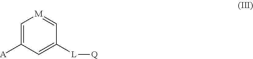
C1=C([A])C=C([L][Q])C=[M]1
